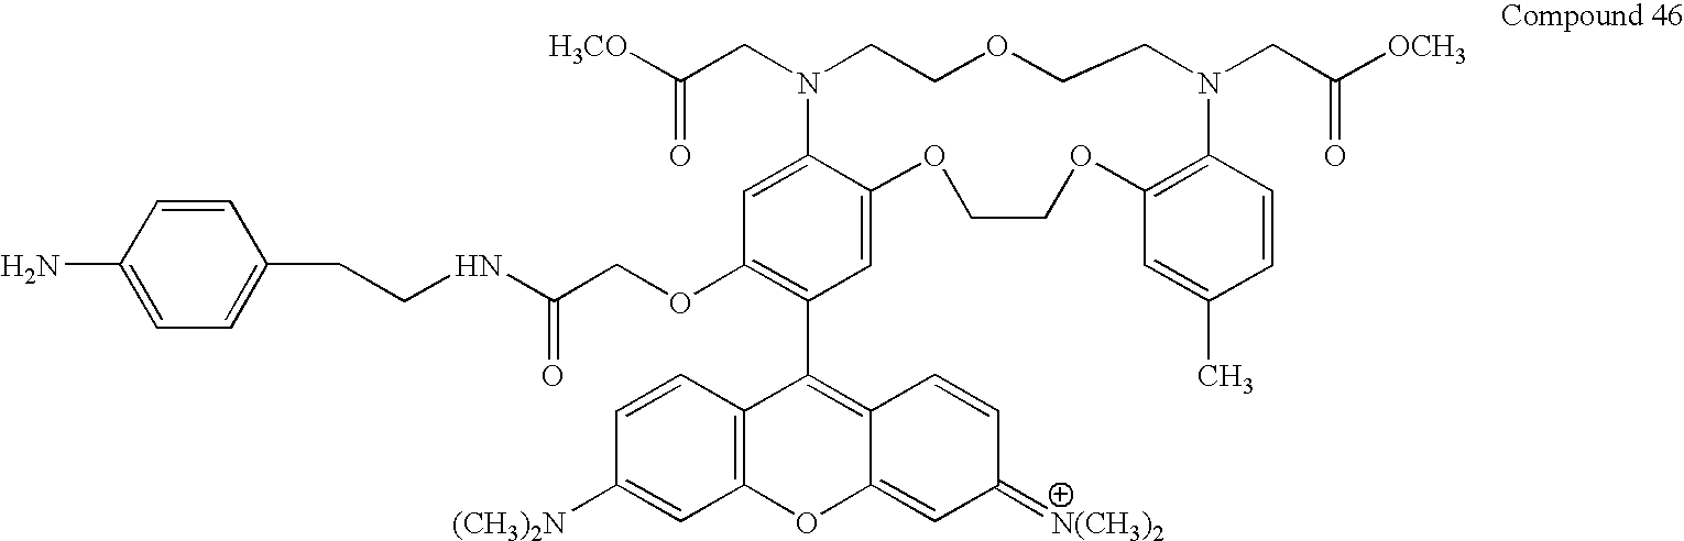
C1(OCC(NCCC2=CC=C(N)C=C2)=O)=C(C2=C3C(=CC(=[N(CH3)2])C=C3)OC3=C2C=CC([(CH3)2N])=C3)C=C2C(=C1)N(CC([H3CO])=O)CCOCCN(CC([OCH3])=O)C1=C(OCCO2)C=C(C)C=C1
